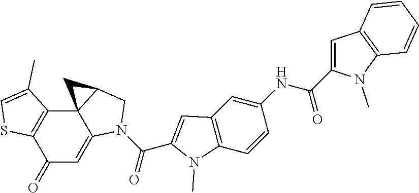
C1(=O)C=C2C3(C4=C1SC=C4C)C(CN2C(=O)C1=CC2=C(C=CC(NC(=O)C4=CC5=C(N4C)C=CC=C5)=C2)N1C)C3
